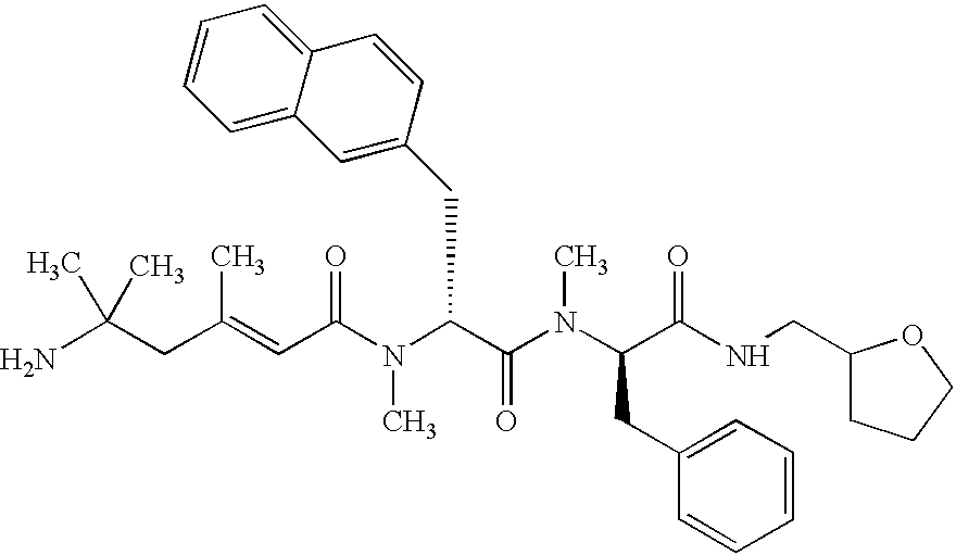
C(C(=CC(N(C(C(N(C(C(NCC1CCCO1)=O)CC1=CC=CC=C1)C)=O)CC1=CC2=CC=CC=C2C=C1)C)=O)C)C(N)(C)C
